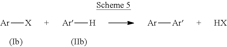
[Ar][X].[Ar][H].[Ar][Ar].[HX]
